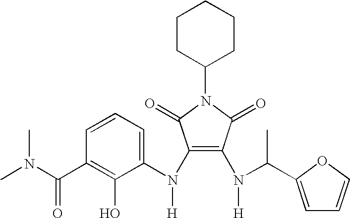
C1(N2C(=O)C(N(C3=CC=CC(C(N(C)C)=O)=C3O)[H])=C(N(C(C)C3=CC=CO3)[H])C2=O)CCCCC1
